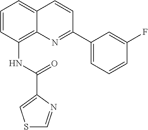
N(C1=C2C(=CC=C1)C=CC(C1=CC=CC(F)=C1)=N2)C(C1=CSC=N1)=O
